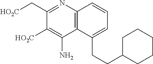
C1(C[HO2C])=NC2=C(C(N)=C1[HO2C])C(CCC1CCCCC1)=CC=C2
